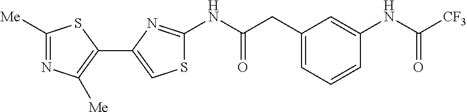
C1([Me])=NC([Me])=C(C2=CSC(NC(CC3=CC=CC(NC([CF3])=O)=C3)=O)=N2)S1
